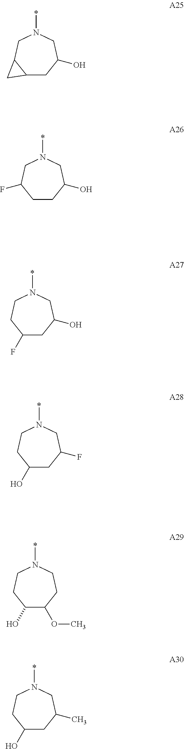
C12CC(O)CN(*)CC1C2.C1CC(O)CN(*)CC1F.C1(F)CC(O)CN(*)CC1.C1(O)CC(F)CN(*)CC1.C1(O)C(OC)CCN(*)CC1.C1(O)CC(C)CN(*)CC1
